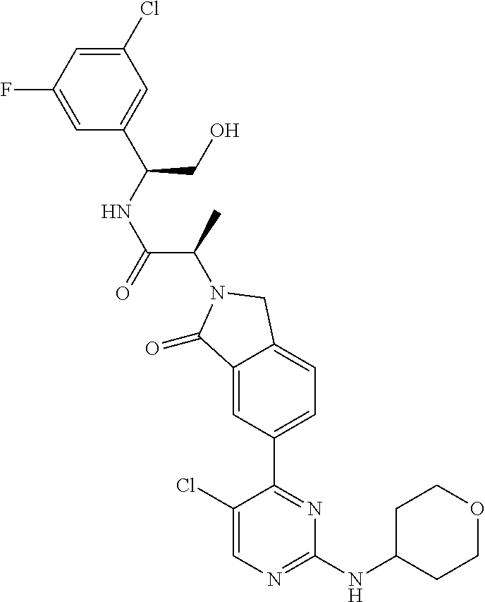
C1(=O)C2=CC(C3=NC(NC4CCOCC4)=NC=C3Cl)=CC=C2CN1C(C(NC(C1=CC(Cl)=CC(F)=C1)CO)=O)C
